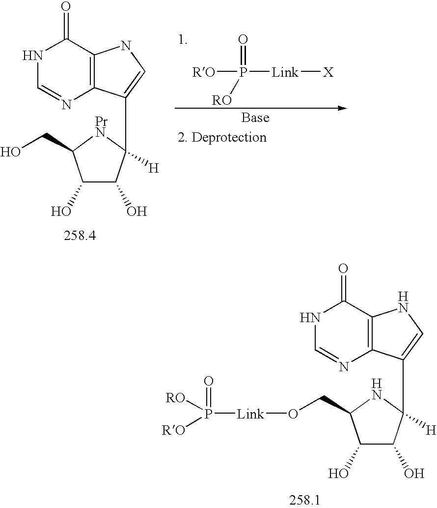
[RO]P([Link][X])(=O)[RO].C1(O)C(O)C([H])(C2=CNC3=C2N=CNC3=O)[PrN]C1CO.C1(O)C(O)C([H])(C2=CNC3=C2N=CNC3=O)NC1CO[Link]P([RO])(=O)[RO]
